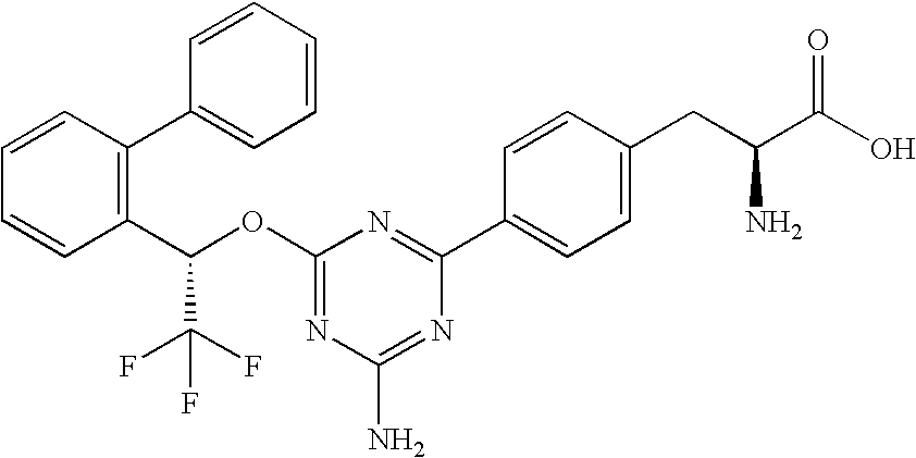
N1=C(OC(C2=C(C3=CC=CC=C3)C=CC=C2)C(F)(F)F)N=C(C2=CC=C(CC(C(O)=O)N)C=C2)N=C1N
